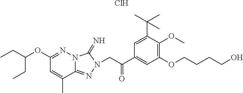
CCC(OC1=NN2C(=NN(CC(C3=CC(OCCCCO)=C(OC)C(C(C)(C)C)=C3)=O)C2=N)C(C)=C1)CC.Cl
